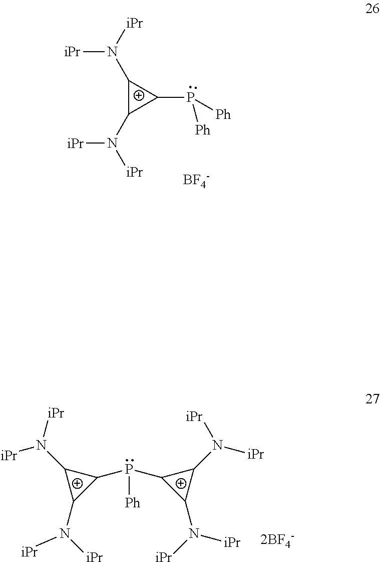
[iPr]N([iPr])C1C(N([iPr])[iPr])C1P([Ph])[Ph].[BF4-].P([Ph])(C1C(N([iPr])[iPr])C1N([iPr])[iPr])C1C(N([iPr])[iPr])C1N([iPr])[iPr]
